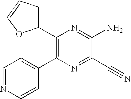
C1(C2=C(C3=CC=NC=C3)N=C(C#N)C(N)=N2)=CC=CO1
